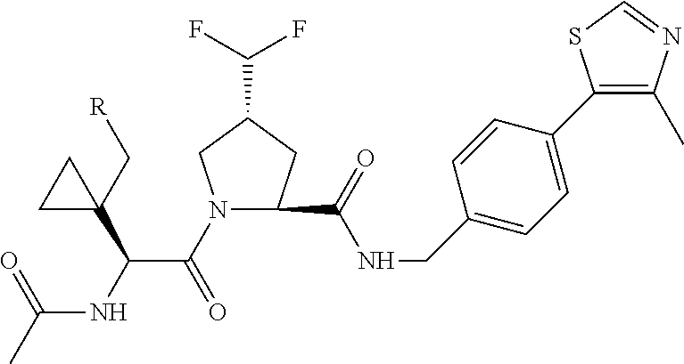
N1(C(C(NC(C)=O)C2(C[R])CC2)=O)CC(C(F)F)CC1C(NCC1=CC=C(C2=C(C)N=CS2)C=C1)=O
